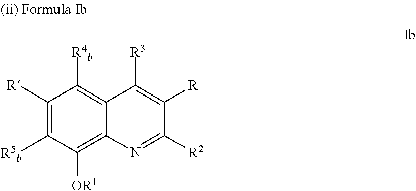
C1([R])=C([R5b])C([OR1])=C2C(=C1[R4b])C([R3])=C([R])C([R2])=N2
